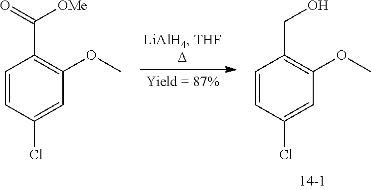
C1=CC(Cl)=CC(OC)=C1CO.C1=CC(Cl)=CC(OC)=C1C(=O)[OMe]
